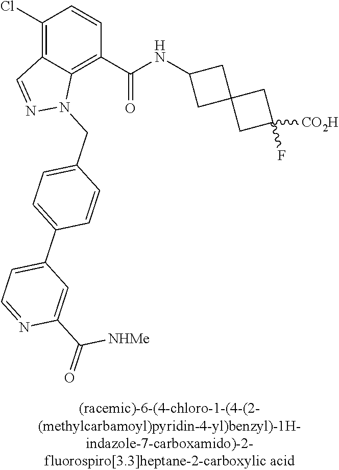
C1(Cl)=C2C(=C(C(NC3CC4(C3)CC([CO2H])(F)C4)=O)C=C1)N(CC1=CC=C(C3=CC=NC(C(=O)[NHMe])=C3)C=C1)N=C2
